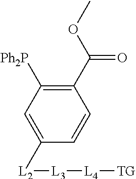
C1=C([L2][L3][L4][TG])C=CC(C(OC)=O)=C1[Ph2P]
